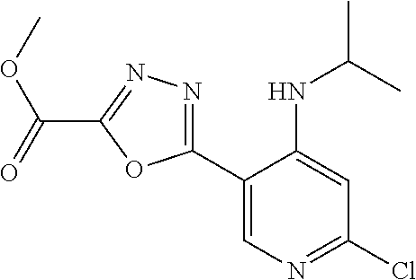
C1(C2=NN=C(C(OC)=O)O2)=CN=C(Cl)C=C1NC(C)C
